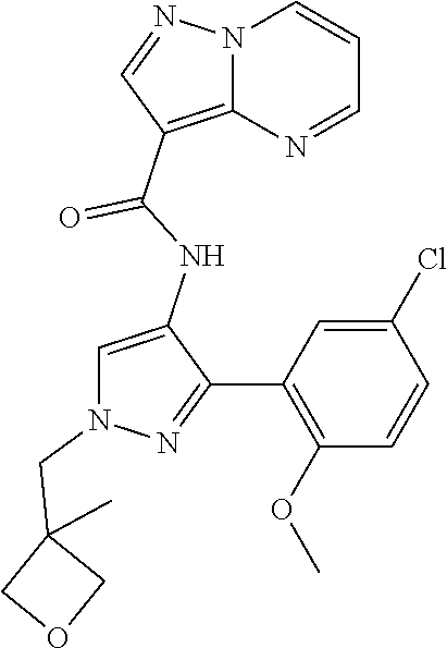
N12C(=C(C(NC3=CN(CC4(C)COC4)N=C3C3=C(OC)C=CC(Cl)=C3)=O)C=N1)N=CC=C2
